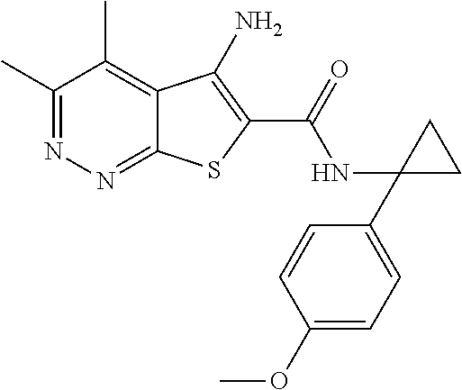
C1(C)=NN=C2C(=C1C)C(N)=C(C(=O)NC1(C3=CC=C(OC)C=C3)CC1)S2
